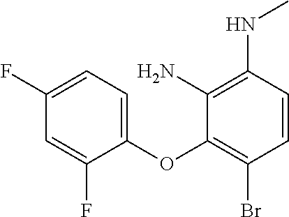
C1(OC2=C(Br)C=CC(NC)=C2N)=CC=C(F)C=C1F
